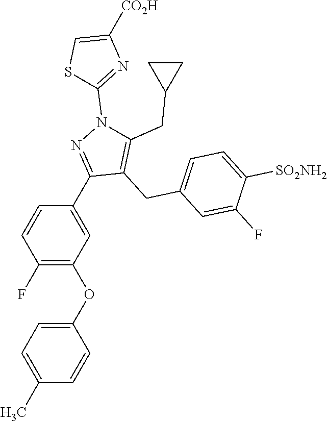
S1C=C([CO2H])N=C1N1C(CC2CC2)=C(CC2=CC=C([SO2NH2])C(F)=C2)C(C2=CC(OC3=CC=C(C)C=C3)=C(F)C=C2)=N1
